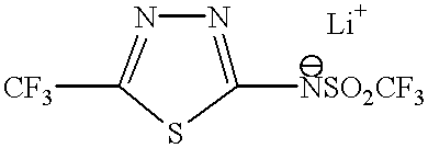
[NSO2CF3]C1=NN=C([CF3])S1.[Li]
